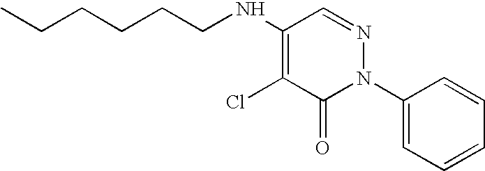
ClC1=C(NCCCCCC)C=NN(C2=CC=CC=C2)C1=O
